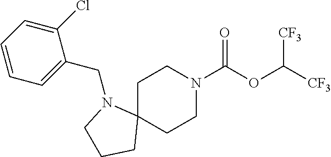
C1C2(CCN(C(OC([CF3])[CF3])=O)C1)N(CC1=CC=CC=C1Cl)CCC2
